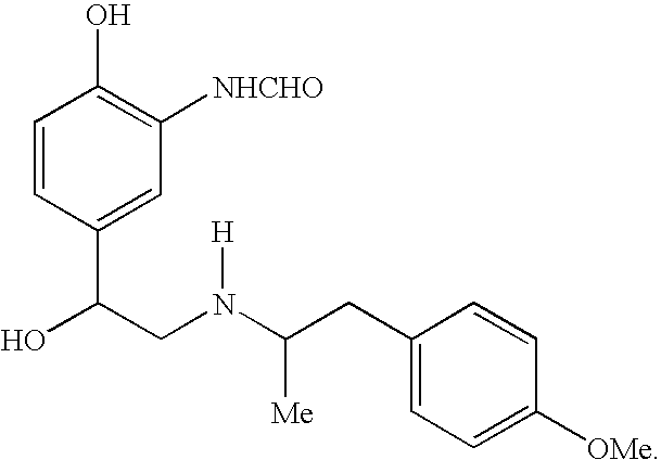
C1=CC(C(O)CN([H])C([Me])CC2=CC=C([OMe])C=C2)=CC([NHCHO])=C1O
